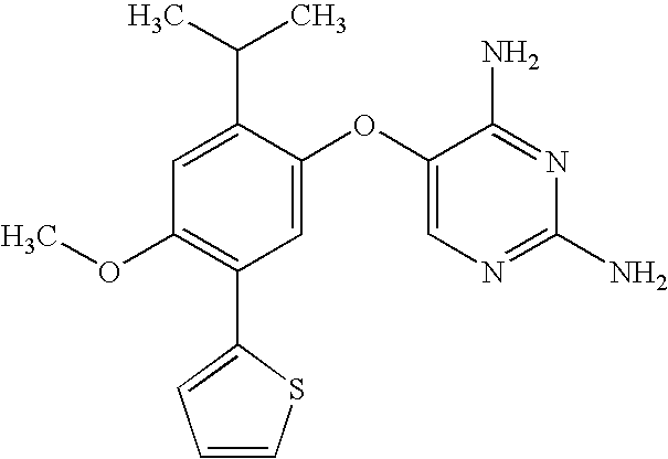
C1=C(C(C)C)C(OC2=CN=C(N)N=C2N)=CC(C2=CC=CS2)=C1OC
